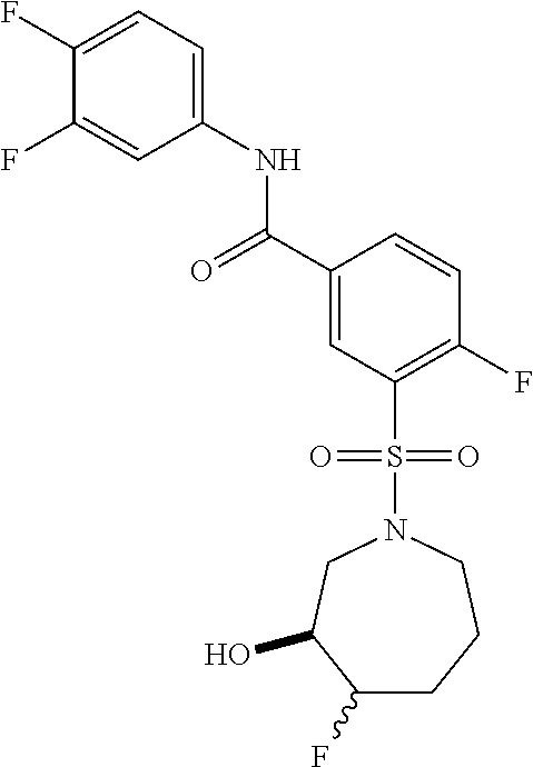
C1(F)=CC=C(NC(=O)C2=CC(S(N3CC(O)C(F)CCC3)(=O)=O)=C(F)C=C2)C=C1F
